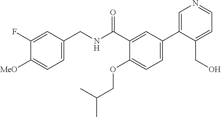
C1=C(CNC(C2=CC(C3=CN=CC=C3CO)=CC=C2OCC(C)C)=O)C=C(F)C([MeO])=C1
